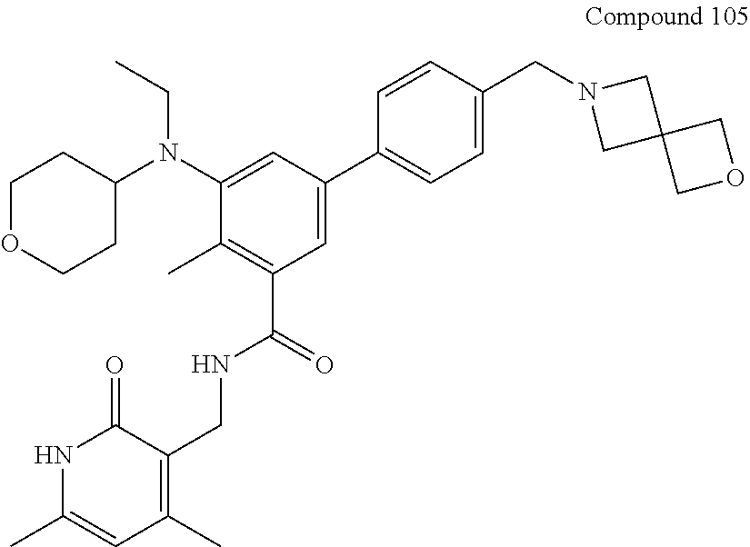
C1=C(C2=CC=C(CN3CC4(C3)COC4)C=C2)C=C(N(C2CCOCC2)CC)C(C)=C1C(=O)NCC1=C(C)C=C(C)NC1=O
